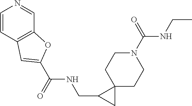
N1(C(NCC)=O)CCC2(CC1)C(CNC(C1=CC3=C(C=NC=C3)O1)=O)C2
